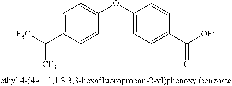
C1=C(C([F3C])[CF3])C=CC(OC2=CC=C(C([OEt])=O)C=C2)=C1
